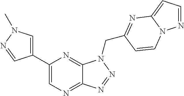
C1=C(C2=CN=C3C(=N2)N(CC2=NC4=CC=NN4C=C2)N=N3)C=NN1C
